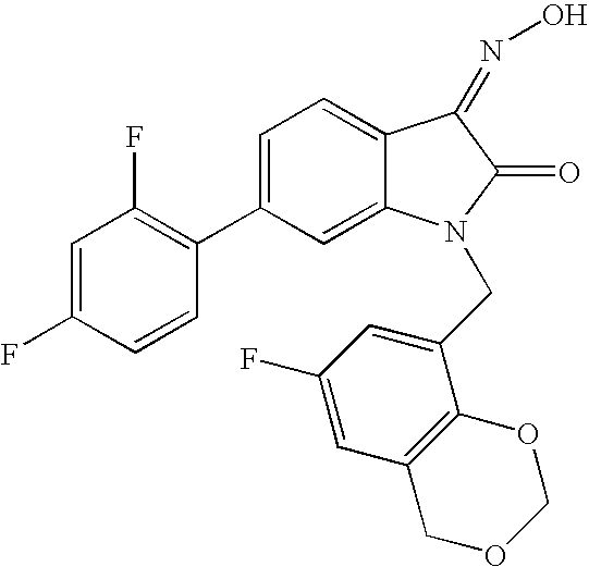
C1=C(C2=C(F)C=C(F)C=C2)C=C2C(=C1)C(=NO)C(=O)N2CC1=CC(F)=CC2=C1OCOC2
